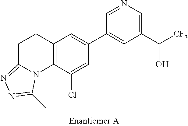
C1(C([CF3])O)=CN=CC(C2=CC3=C(C(Cl)=C2)N2C(=NN=C2C)CC3)=C1
